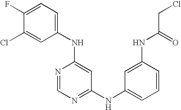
C1(NC2=CC=C(F)C(Cl)=C2)=CC(NC2=CC=CC(NC(=O)CCl)=C2)=NC=N1
